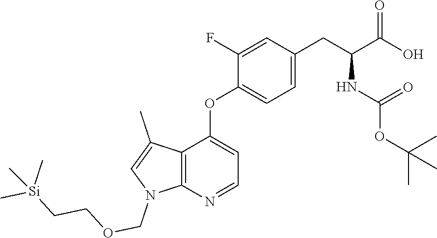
C12=C(N=CC=C1OC1=CC=C(CC(C(O)=O)NC(OC(C)(C)C)=O)C=C1F)N(COCC[Si](C)(C)C)C=C2C
